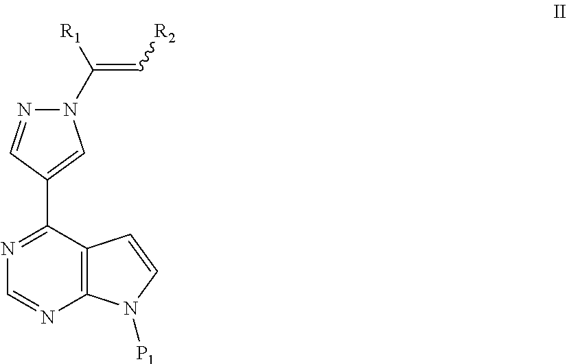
N1=C(C2=CN(C([R1])=C[R2])N=C2)C2=C(N=C1)N([P1])C=C2
